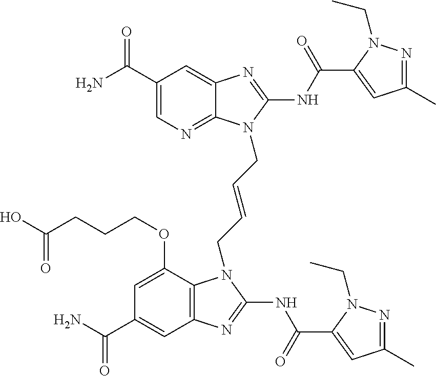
C1(C(N)=O)=CN=C2C(=C1)N=C(NC(=O)C1=CC(C)=NN1CC)N2CC=CCN1C2=C(C=C(C(N)=O)C=C2OCCCC(O)=O)N=C1NC(=O)C1=CC(C)=NN1CC
